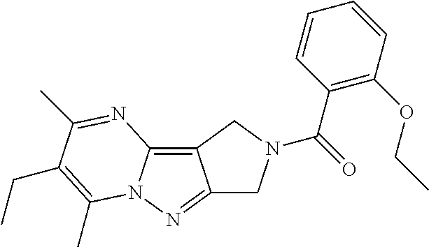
C12=NN3C(=C1CN(C(=O)C1=C(OCC)C=CC=C1)C2)N=C(C)C(CC)=C3C
